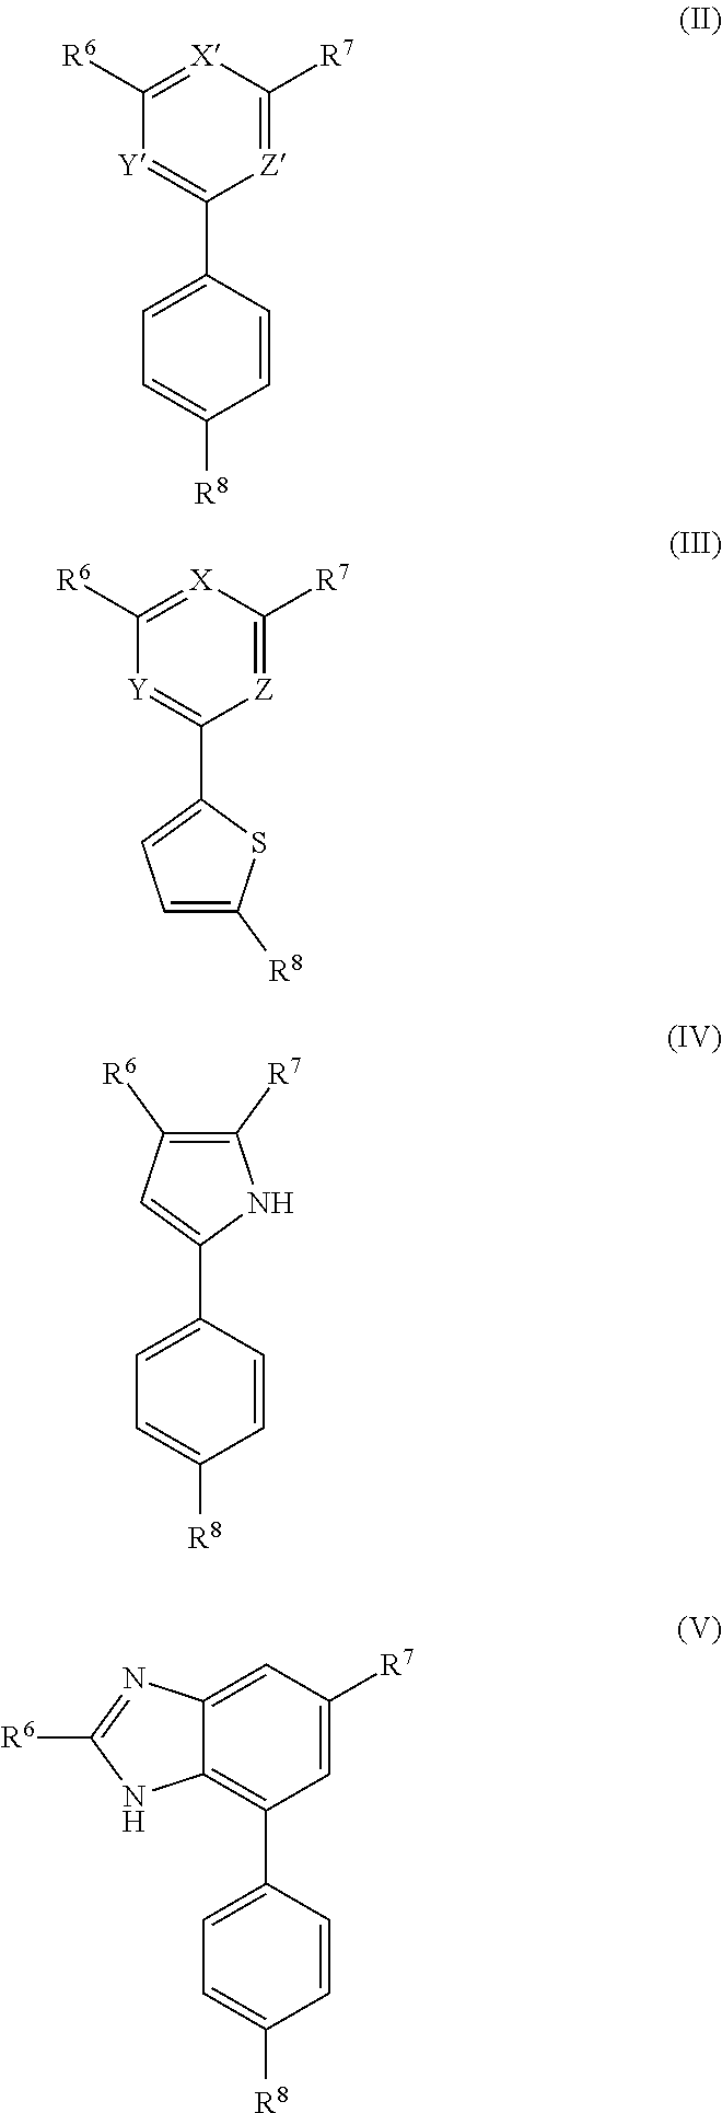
[Y]1=C(C2=CC=C([R8])C=C2)[Z]=C([R7])[X]=C1[R6].[Y]1=C(C2=CC=C([R8])S2)[Z]=C([R7])[X]=C1[R6].C1(C2=CC=C([R8])C=C2)=CC([R6])=C([R7])N1.C12=C(C3=CC=C([R8])C=C3)C=C([R7])C=C1N=C([R6])N2
